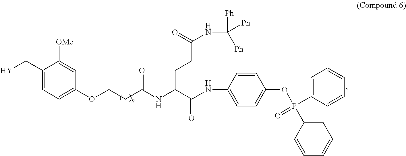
[Y]CC1=CC=C(OCCC(NC(C(NC2=CC=C(OP(C3=CC=CC=C3)(=O)C3=CC=CC=C3)C=C2)=O)CCC(NC([Ph])([Ph])[Ph])=O)=O)C=C1[OMe]
